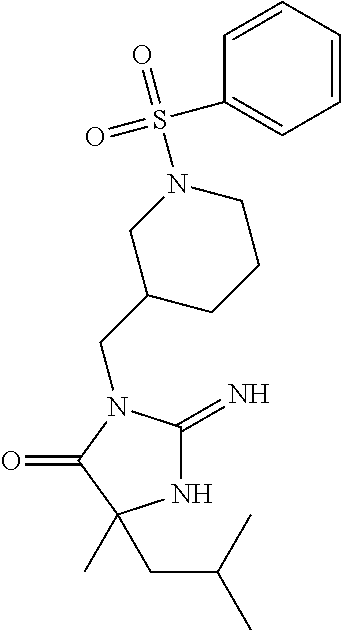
N1C(=N)N(CC2CCCN(S(=O)(=O)C3=CC=CC=C3)C2)C(=O)C1(CC(C)C)C
